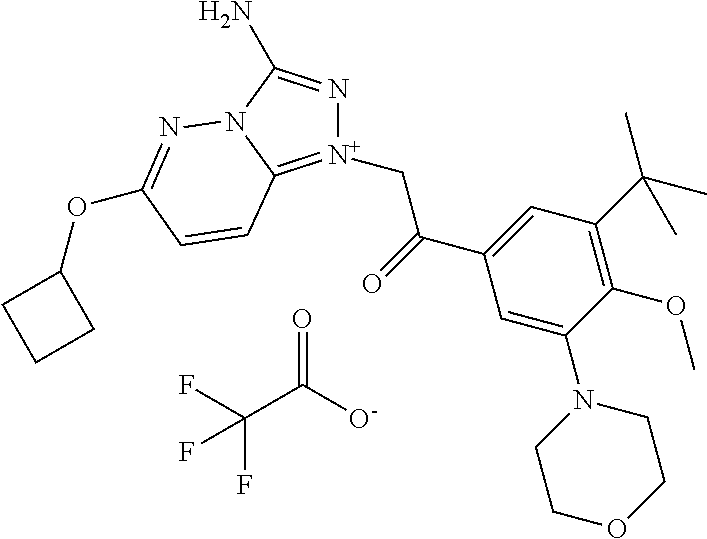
C(C1=CC(C(C)(C)C)=C(OC)C(N2CCOCC2)=C1)(=O)C[N+]1=C2N(C(N)=N1)N=C(OC1CCC1)C=C2.FC(C([O-])=O)(F)F
